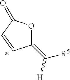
O1C(=C([H])[R5])C=CC1=O
